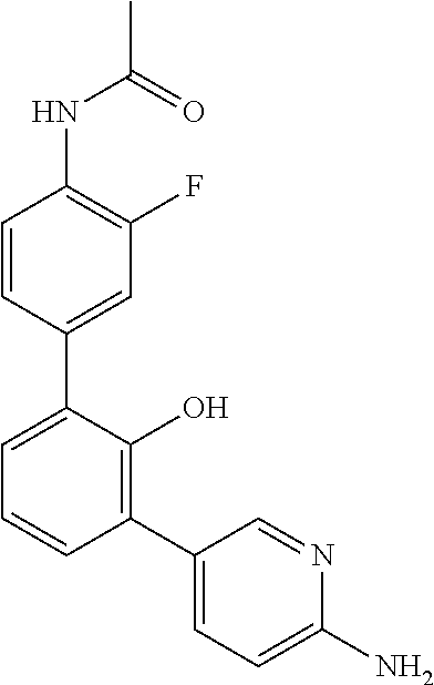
C1(NC(C)=O)=C(F)C=C(C2=CC=CC(C3=CC=C(N)N=C3)=C2O)C=C1
